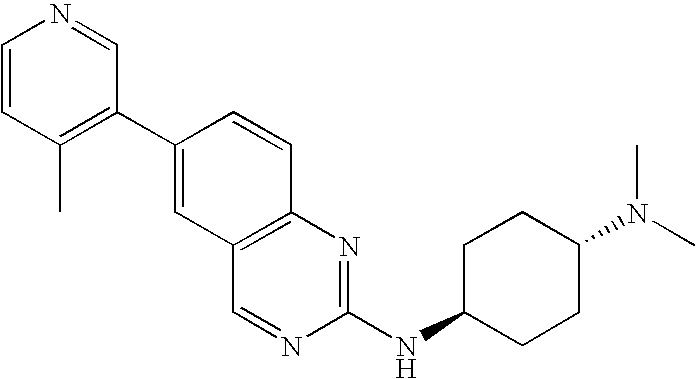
C1=CC(C)=C(C2=CC3=C(C=C2)N=C(NC2CCC(N(C)C)CC2)N=C3)C=N1
